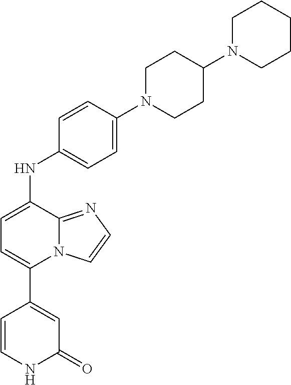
N12C(=NC=C1)C(NC1=CC=C(N3CCC(N4CCCCC4)CC3)C=C1)=CC=C2C1=CC(=O)NC=C1
